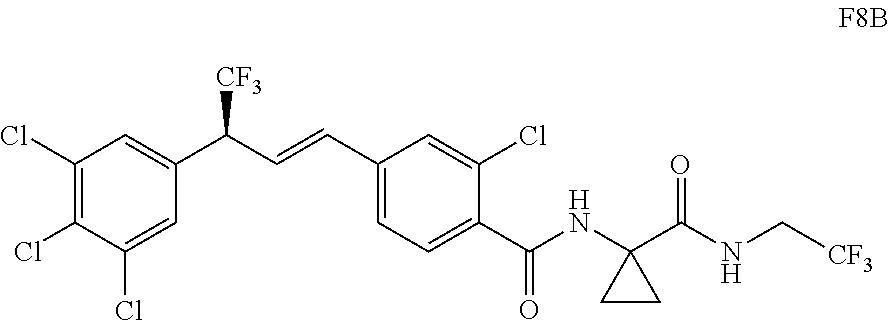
C1(Cl)=C(Cl)C(Cl)=CC(C(C=CC2=CC=C(C(NC3(C(=O)NC[CF3])CC3)=O)C(Cl)=C2)[CF3])=C1
